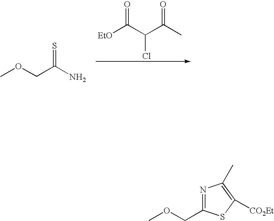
COCC(N)=S.[EtO]C(C(C(C)=O)Cl)=O.N1=C(COC)SC([CO2Et])=C1C
